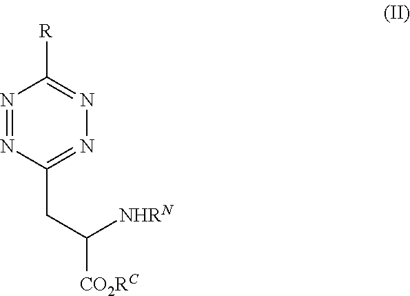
N1=NC(CC([CO2RC])[NHRN])=NN=C1[R]
